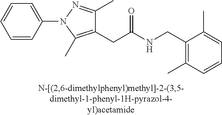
C1=CC=C(C)C(CNC(=O)CC2=C(C)N(C3=CC=CC=C3)N=C2C)=C1C
